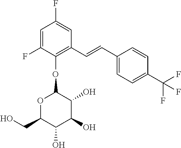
C1(F)=CC(F)=CC(C=CC2=CC=C(C(F)(F)F)C=C2)=C1OC1OC(CO)C(O)C(O)C1O
